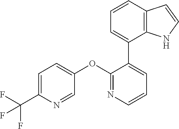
C1=C(C(F)(F)F)N=CC(OC2=NC=CC=C2C2=CC=CC3=C2NC=C3)=C1
